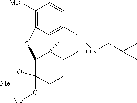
C1CN(CC2CC2)C2C3C14C1=C(C=CC([MeO])=C1OC4C(O[Me])(O[Me])CC3)C2
